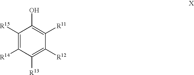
C1([R15])=C([R14])C([R13])=C([R12])C([R11])=C1O
